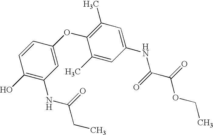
C1(O)=C(NC(=O)CC)C=C(OC2=C(C)C=C(NC(C(OCC)=O)=O)C=C2C)C=C1
